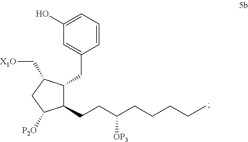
C1=CC=C(O)C=C1CC1C(CCC(CCCCC)[OP3])C([P2O])CC1C[X1O]
